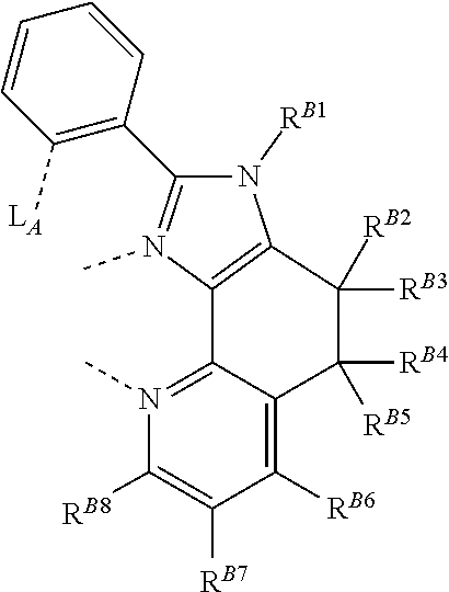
C1(C2=N(C)C3=C(N2[RB1])C([RB3])([RB2])C([RB4])([RB5])C2=C([RB6])C([RB7])=C([RB8])N(C)=C23)=C([LA])C=CC=C1
